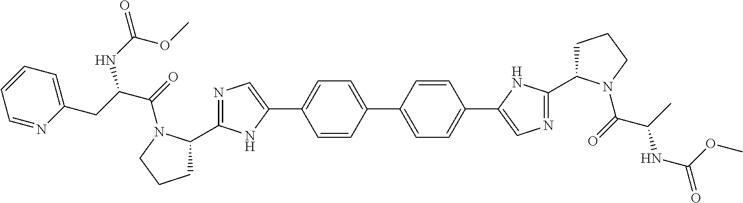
C1=CC(C2=CC=C(C3=CN=C(C4CCCN4C(=O)C(C)NC(=O)OC)N3)C=C2)=CC=C1C1=CN=C(C2CCCN2C(=O)C(CC2=CC=CC=N2)NC(=O)OC)N1
